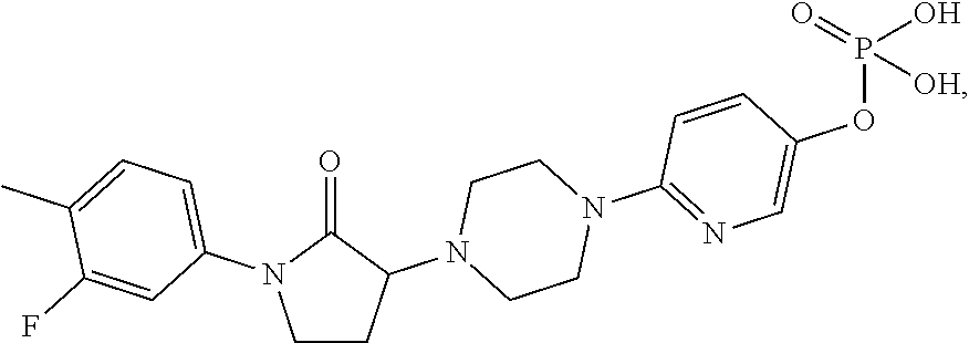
C1CC(N2CCN(C3=NC=C(OP(O)(=O)[OH])C=C3)CC2)C(=O)N1C1=CC=C(C)C(F)=C1
